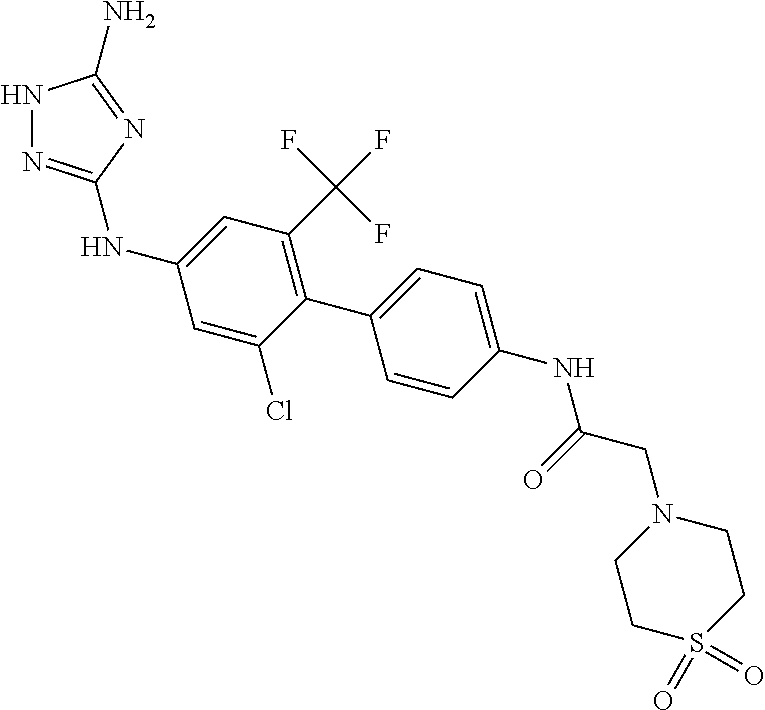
N1N=C(NC2=CC(C(F)(F)F)=C(C3=CC=C(NC(=O)CN4CCS(=O)(=O)CC4)C=C3)C(Cl)=C2)N=C1N
